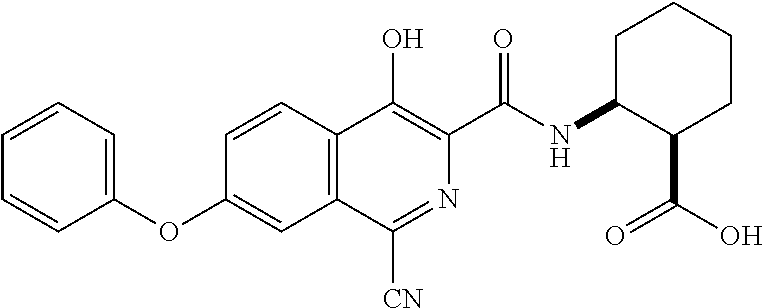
C1=CC=C(OC2=CC3=C(C=C2)C(O)=C(C(NC2C(C(O)=O)CCCC2)=O)N=C3[CN])C=C1
